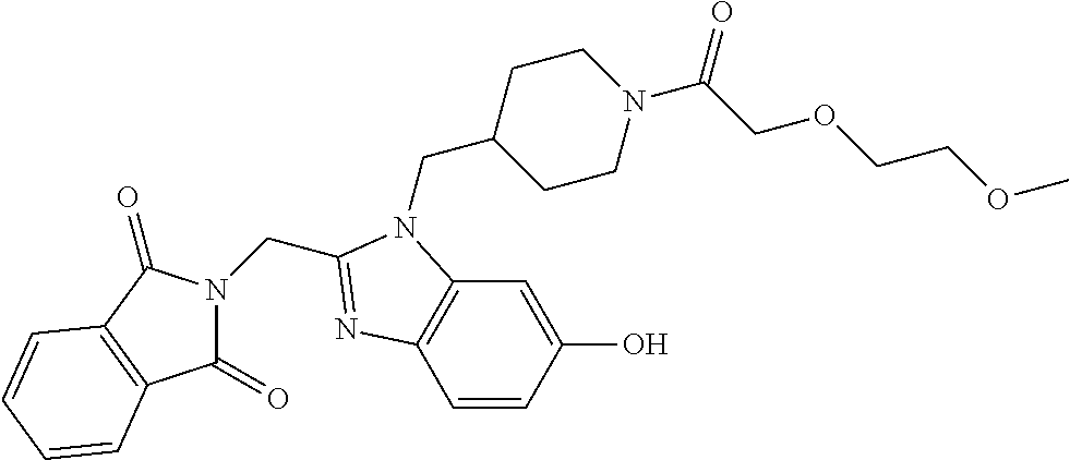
C(C1=NC2=C(C=C(O)C=C2)N1CC1CCN(C(COCCOC)=O)CC1)N1C(=O)C2=C(C1=O)C=CC=C2
